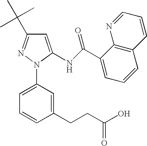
C1=C(NC(C2=CC=CC3=C2N=CC=C3)=O)N(C2=CC=CC(CCC(O)=O)=C2)N=C1C(C)(C)C
